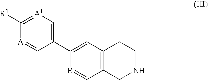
[A1]1=C([R1])[A]=CC(C2=CC3=C(C=B2)CNCC3)=C1
